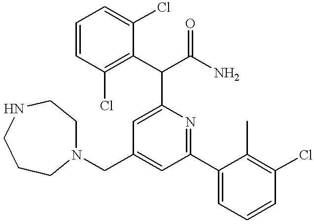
N1(CC2=CC(C3=CC=CC(Cl)=C3C)=NC(C(C3=C(Cl)C=CC=C3Cl)C(N)=O)=C2)CCNCCC1
